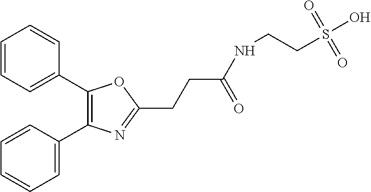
C1(C2=CC=CC=C2)=C(C2=CC=CC=C2)N=C(CCC(=O)NCCS(O)(=O)=O)O1
